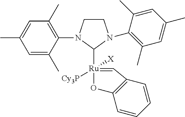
C1=C(C)C(N2CCN(C3=C(C)C=C(C)C=C3C)C2[Ru]2([X])([Cy3P])=CC3=C(O2)C=CC=C3)=C(C)C=C1C
